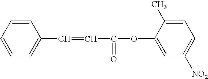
C1=CC=C(C=CC(OC2=CC([NO2])=CC=C2C)=O)C=C1
